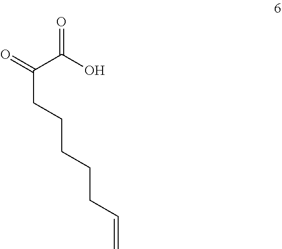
O=C(C(O)=O)CCCCCC=C
